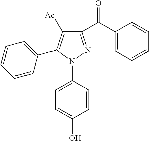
C1(C(C2=CC=CC=C2)=O)=NN(C2=CC=C(O)C=C2)C(C2=CC=CC=C2)=C1[Ac]
